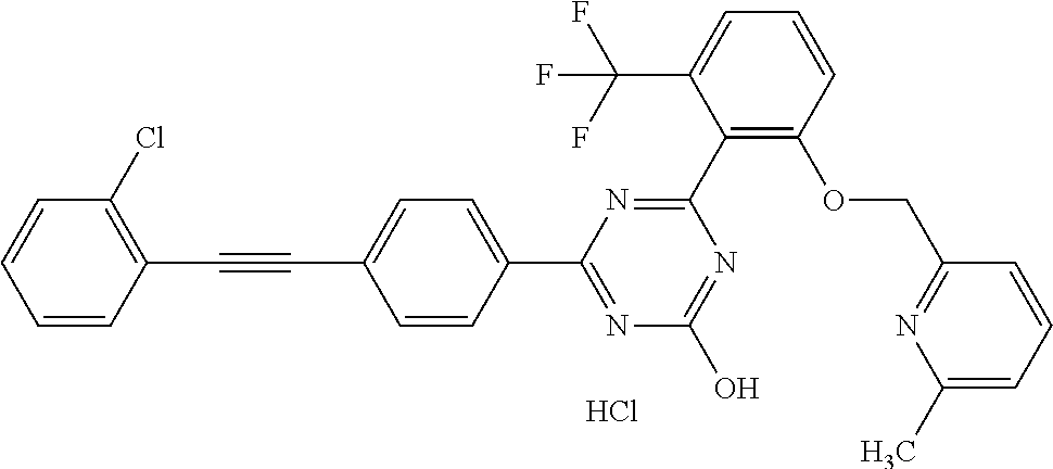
N1=C(O)N=C(C2=CC=C(C#CC3=C(Cl)C=CC=C3)C=C2)N=C1C1=C(OCC2=NC(C)=CC=C2)C=CC=C1C(F)(F)F.Cl
